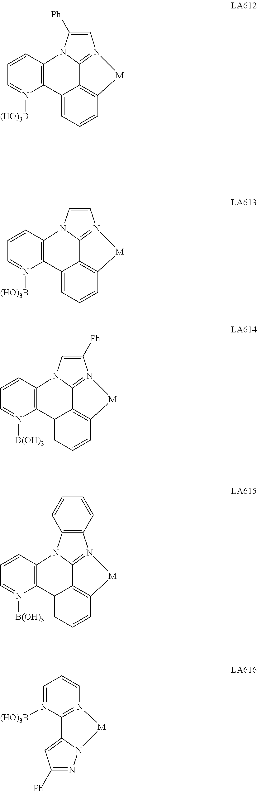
C12=N3[M]C4=C1C(=CC=C4)C1=C(N2C=C3)C=CC=N1[(HO)3B].C12=N3[M]C4=C1C(=CC=C4)C1=C(N2C([Ph])=C3)C=CC=N1[(HO)3B].C12=N3[M]C4=C1C(=CC=C4)C1=C(N2C=C3[Ph])C=CC=N1[B(OH)3].C12=N3[M]C4=C1C(=CC=C4)C1=C(N2C2=C3C=CC=C2)C=CC=N1[B(OH)3].C12=CC([Ph])=NN1[M]N1=C2N([(HO)3B])=CC=C1
